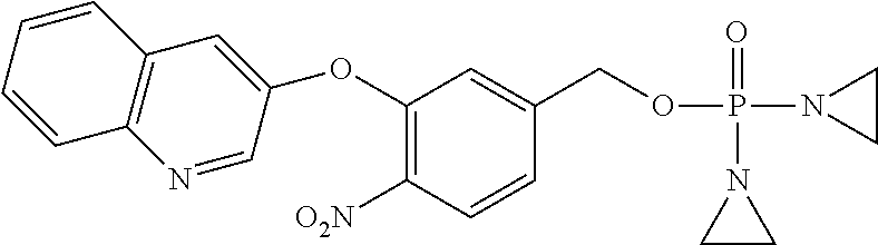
C1(OC2=CC3=C(C=CC=C3)N=C2)=C([O2N])C=CC(COP(N2CC2)(=O)N2CC2)=C1
